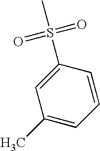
S(C1=CC(C)=CC=C1)(=O)(=O)C
